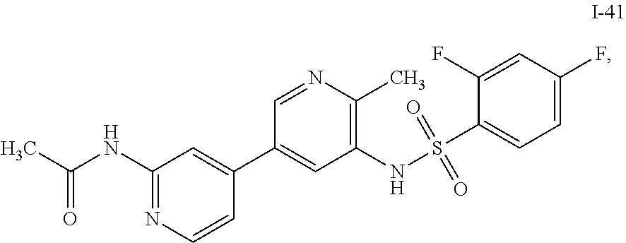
C1(NC(C)=O)=NC=CC(C2=CC(NS(C3=CC=C(F)C=C3F)(=O)=O)=C(C)N=C2)=C1
